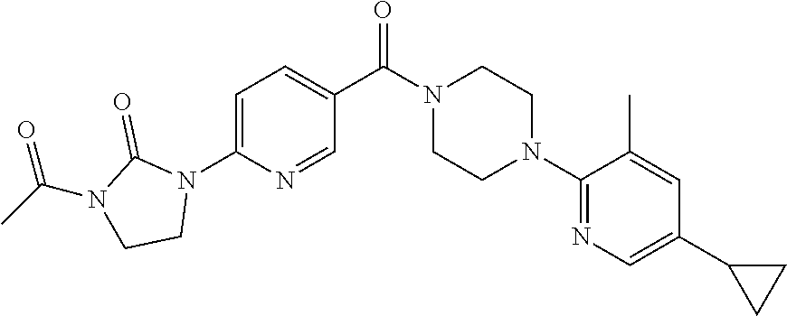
C1=C(N2C(=O)N(C(C)=O)CC2)N=CC(C(N2CCN(C3=NC=C(C4CC4)C=C3C)CC2)=O)=C1
